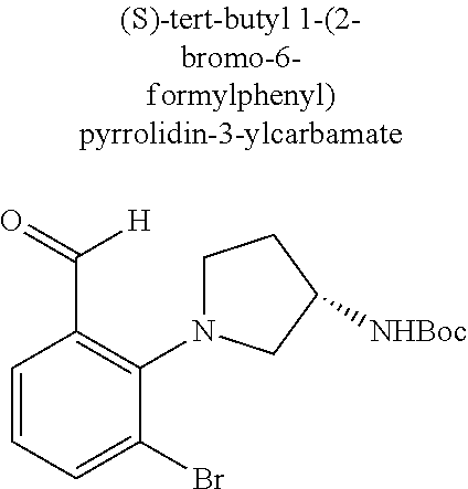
C1=CC=C(Br)C(N2CCC([NHBoc])C2)=C1C([H])=O
